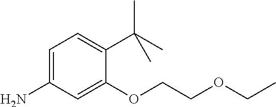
C1=C(N)C=C(OCCOCC)C(C(C)(C)C)=C1
